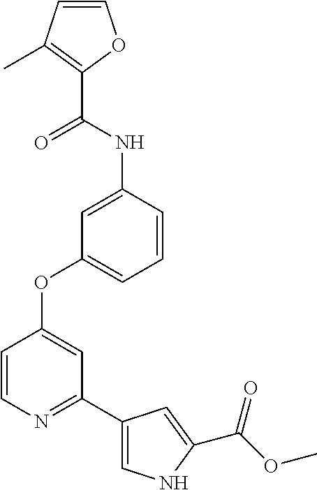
C1=CN=C(C2=CNC(C(OC)=O)=C2)C=C1OC1=CC=CC(NC(C2=C(C)C=CO2)=O)=C1
